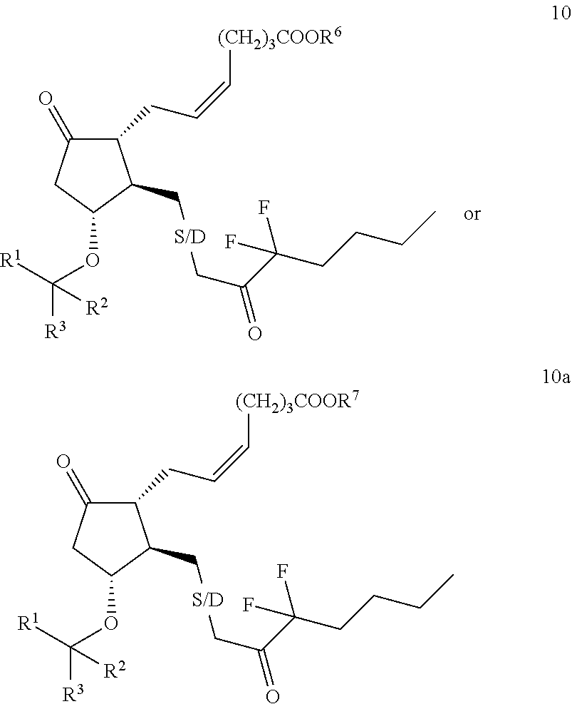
C1(=O)C(CC=C[(CH2)3COOR6])C(CC)C(OC([R3])([R1])[R2])C1.C(CCCC)(F)(F)C(CC)=O.C1(=O)C(CC=C[(CH2)3COOR7])C(CC)C(OC([R3])([R1])[R2])C1.C(CCCC)(F)(F)C(CC)=O
